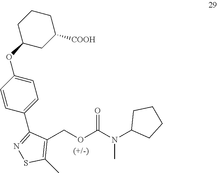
C1(COC(N(C2CCCC2)C)=O)=C(C)SN=C1C1=CC=C(OC2CC([COOH])CCC2)C=C1
